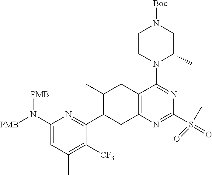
C1(N([PMB])[PMB])=CC(C)=C([CF3])C(C2CC3=C(CC2C)C(N2C(C)CN([Boc])CC2)=NC(S(=O)(=O)C)=N3)=N1
